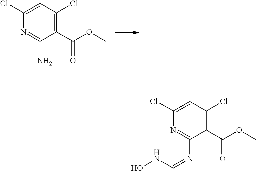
C1(C(OC)=O)=C(Cl)C=C(Cl)N=C1N.C1(C(OC)=O)=C(Cl)C=C(Cl)N=C1N=CNO
